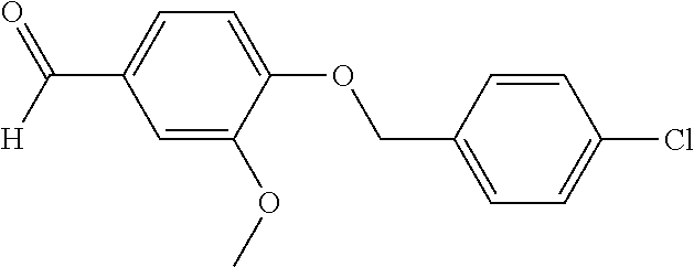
C1=C(OC)C(OCC2=CC=C(Cl)C=C2)=CC=C1C([H])=O
